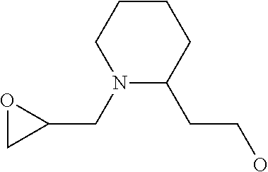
N1(CC2OC2)C(CCO)CCCC1
